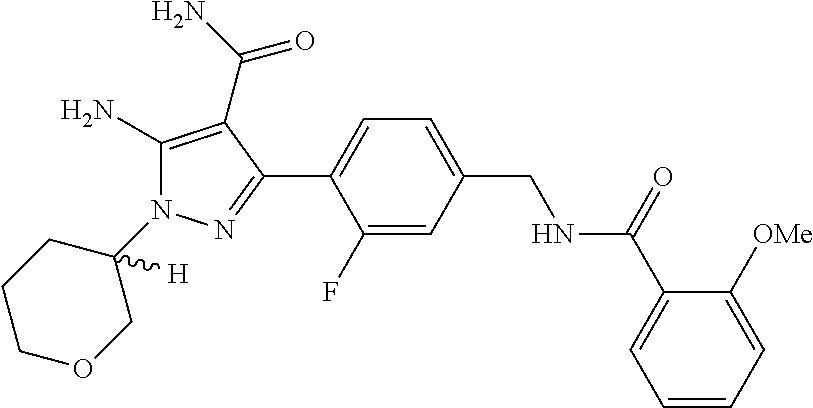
C1(N2C(N)=C(C(N)=O)C(C3=CC=C(CNC(C4=CC=CC=C4[OMe])=O)C=C3F)=N2)([H])CCCOC1
